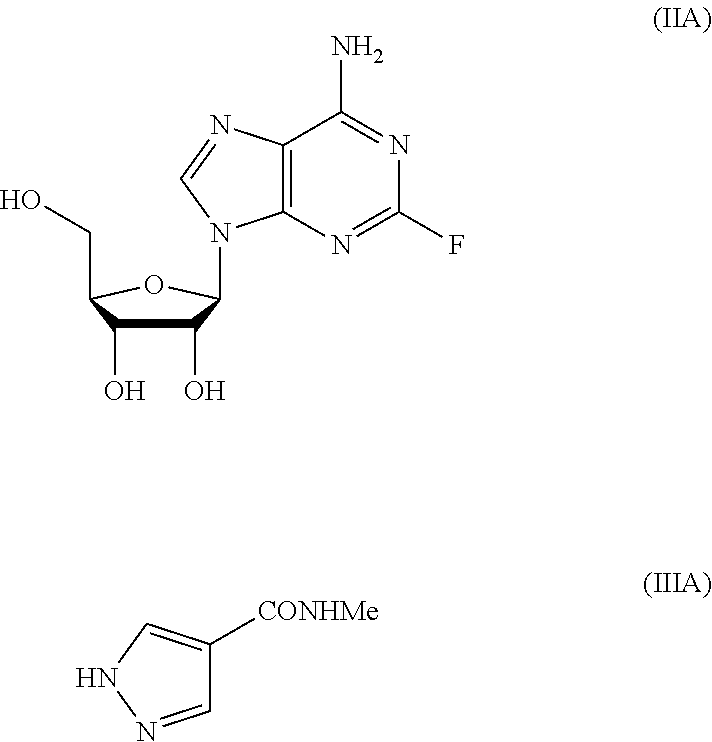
C12=C(N=C(F)N=C1N)N(C1C(O)C(O)C(CO)O1)C=N2.C1=NNC=C1[CONHMe]
